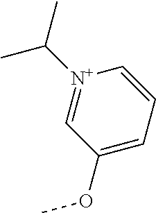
[N+]1(C(C)C)=CC(OC)=CC=C1
